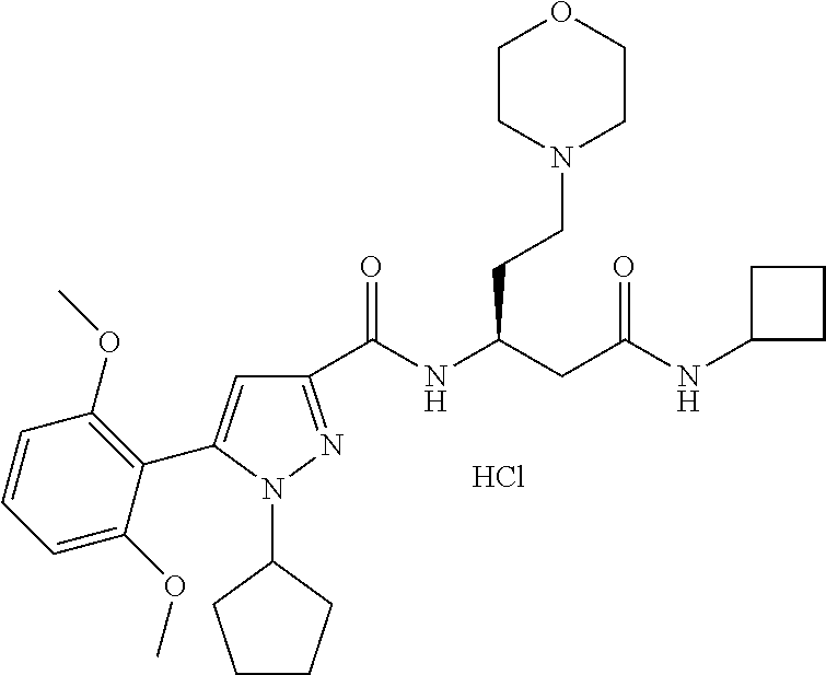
C1(C(NC(CC(NC2CCC2)=O)CCN2CCOCC2)=O)=NN(C2CCCC2)C(C2=C(OC)C=CC=C2OC)=C1.Cl
